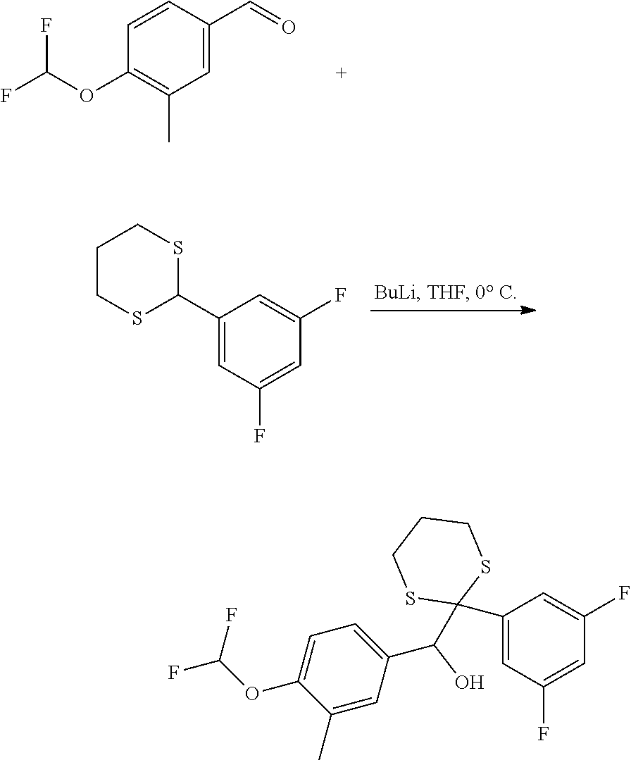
FC(OC1=C(C)C=C(C=O)C=C1)F.C1CSC(C2=CC(F)=CC(F)=C2)SC1.C1(C2(C(C3=CC=C(OC(F)F)C(C)=C3)O)SCCCS2)=CC(F)=CC(F)=C1
